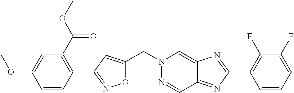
O1C(CN2N=CC3=NC(C4=C(F)C(F)=CC=C4)=NC3=C2)=CC(C2=C(C(OC)=O)C=C(OC)C=C2)=N1
